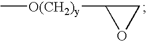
C[O(CH2)y]C1OC1
